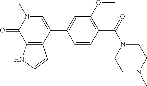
C1N(C(C2=C(OC)C=C(C3=CN(C)C(=O)C4=C3C=CN4)C=C2)=O)CCN(C)C1
